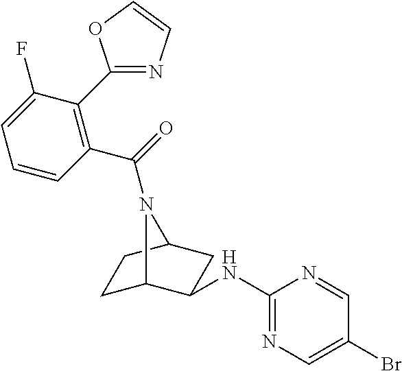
C1C2C(NC3=NC=C(Br)C=N3)CC(C1)N2C(=O)C1=C(C2=NC=CO2)C(F)=CC=C1
